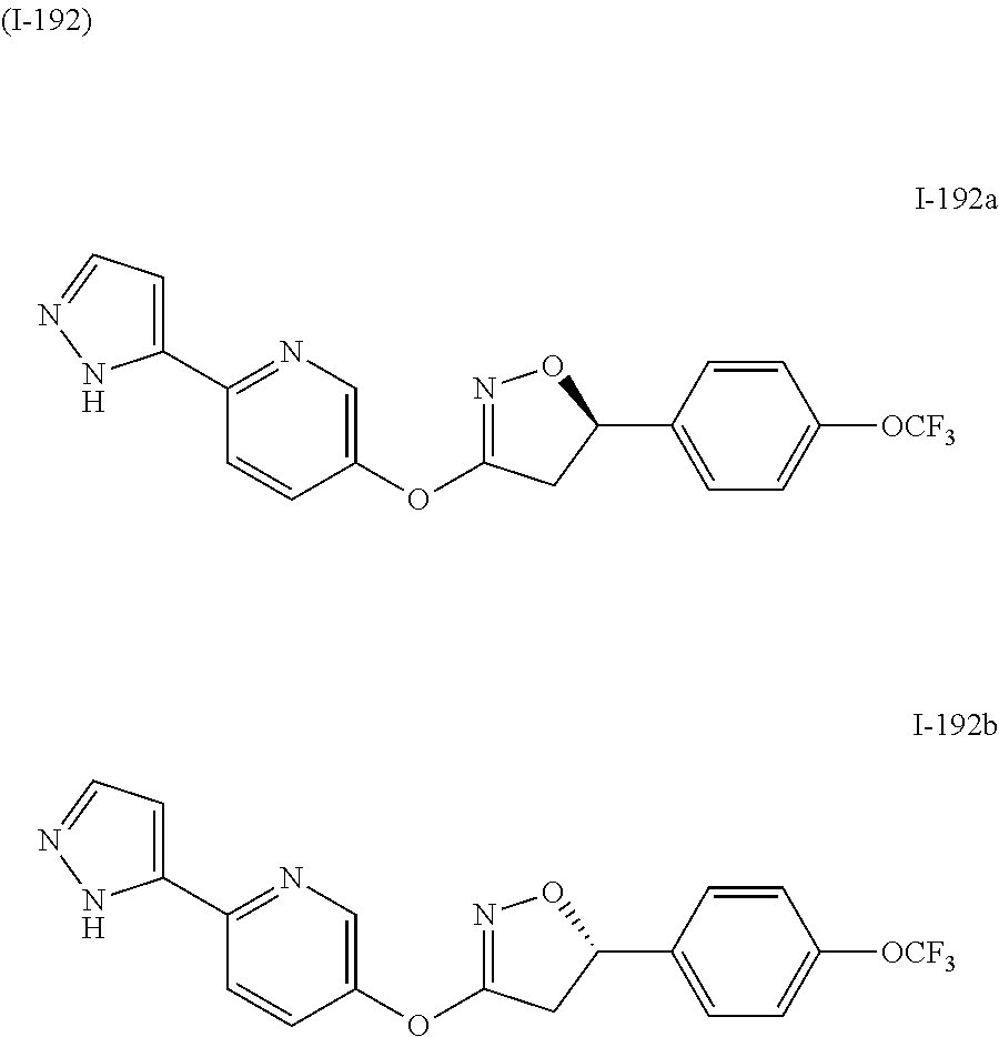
C1(C2=NC=C(OC3=NOC(C4=CC=C([OCF3])C=C4)C3)C=C2)=CC=NN1.C1(C2=NC=C(OC3=NOC(C4=CC=C([OCF3])C=C4)C3)C=C2)=CC=NN1
